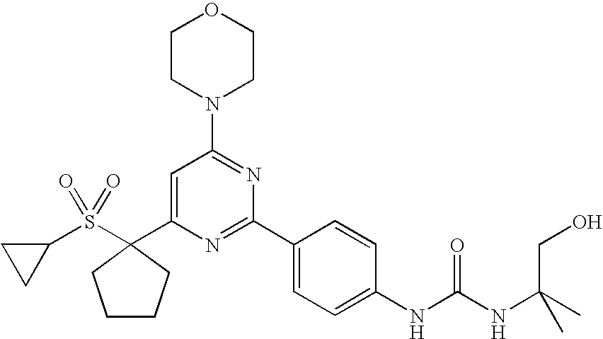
C1(C2(S(C3CC3)(=O)=O)CCCC2)=CC(N2CCOCC2)=NC(C2=CC=C(NC(=O)NC(C)(CO)C)C=C2)=N1
